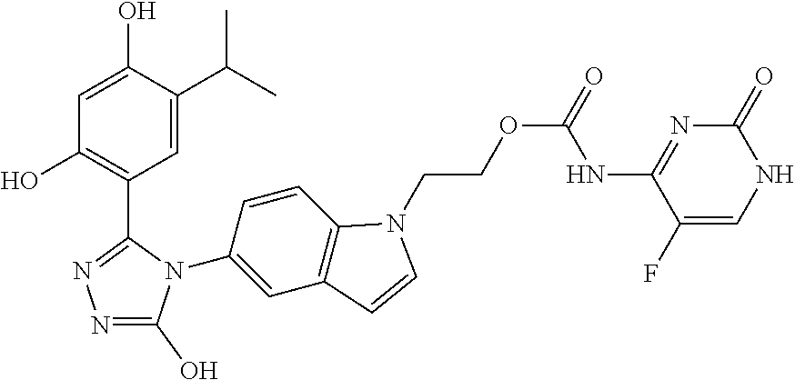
C1=C(O)C(C(C)C)=CC(C2=NN=C(O)N2C2=CC3=C(C=C2)N(CCOC(=O)NC2=NC(=O)NC=C2F)C=C3)=C1O
